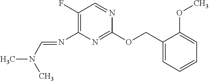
C1(OCC2=CC=CC=C2OC)=NC(N=CN(C)C)=C(F)C=N1
